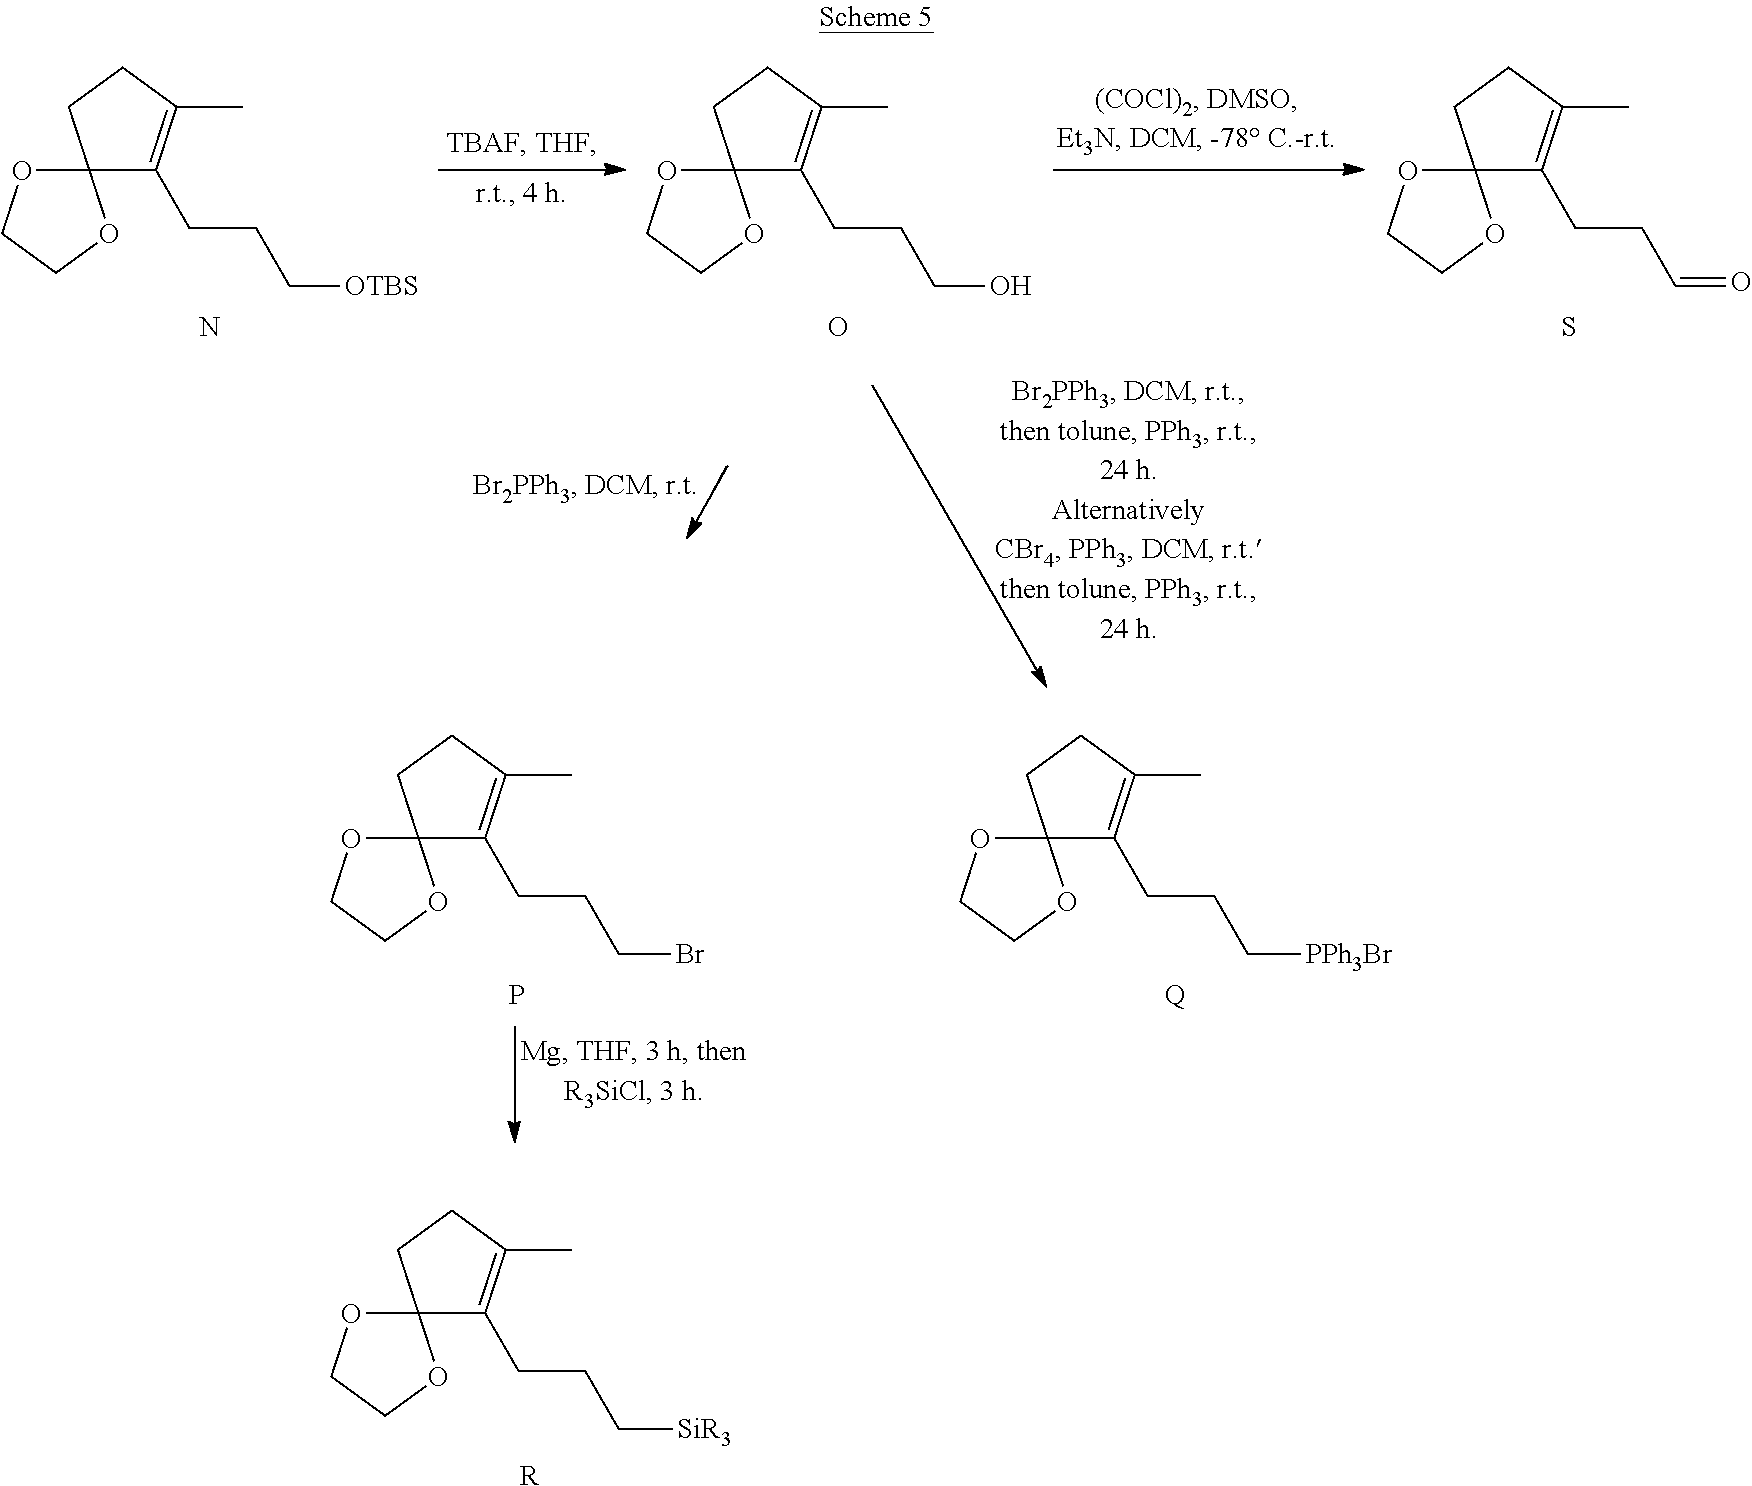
C12(OCCO1)C(CCC[OTBS])=C(C)CC2.N.C12(OCCO1)C(CCCO)=C(C)CC2.O.C12(OCCO1)C(CCC=O)=C(C)CC2.S.C12(OCCO1)C(CCCBr)=C(C)CC2.P.C12(OCCO1)C(CCC[PPh3Br])=C(C)CC2.[Q].C12(OCCO1)C(CCC[SiR3])=C(C)CC2.[R]
